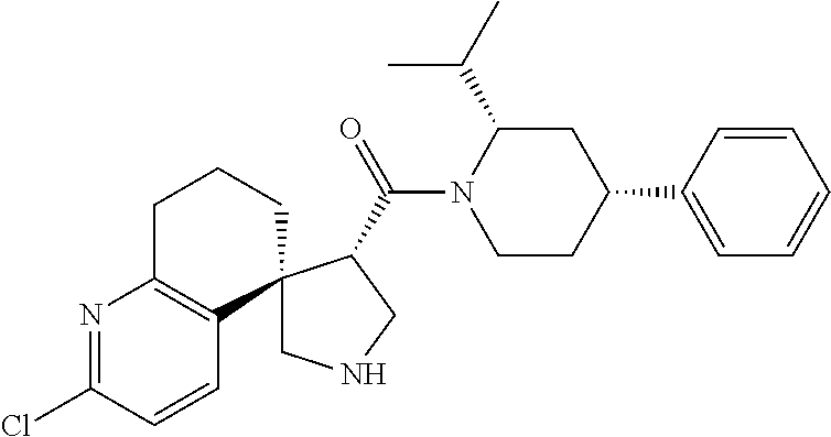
C1NCC(C(N2CCC(C3=CC=CC=C3)CC2C(C)C)=O)C12C1=C(N=C(Cl)C=C1)CCC2
